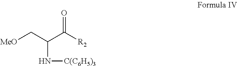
[MeO]CC(C([R2])=O)N[C(C6H5)3]
